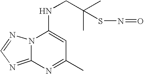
N12C(=NC=N1)N=C(C)C=C2NCC(C)(C)SN=O
